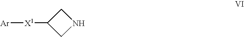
[Ar][X1]C1CNC1
